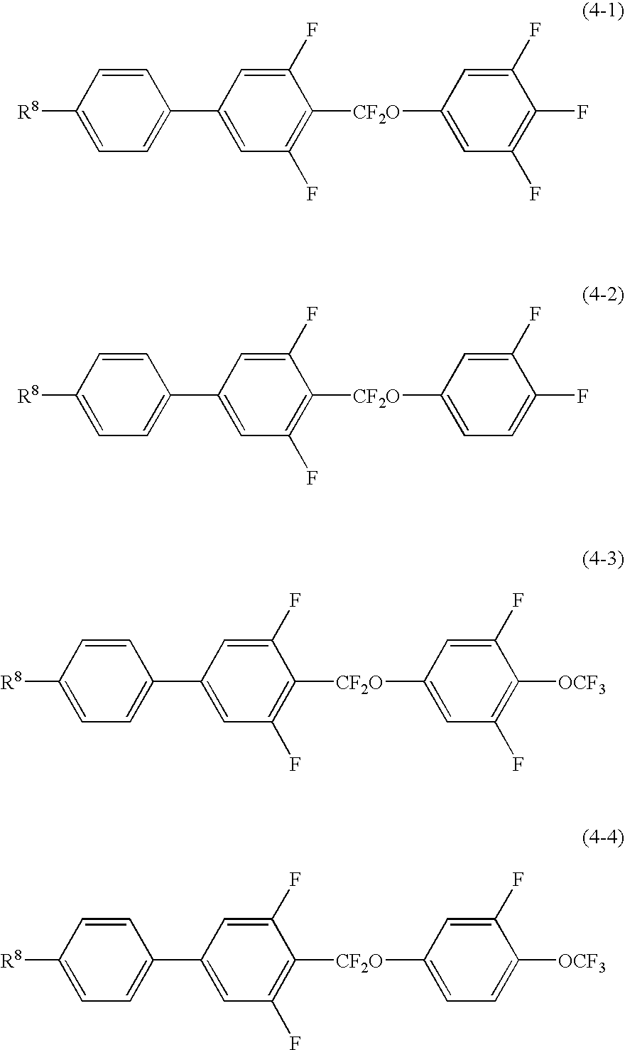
[R8]C1=CC=C(C2=CC(F)=C([CF2O]C3=CC(F)=C(F)C(F)=C3)C(F)=C2)C=C1.[R8]C1=CC=C(C2=CC(F)=C([CF2O]C3=CC=C(F)C(F)=C3)C(F)=C2)C=C1.[R8]C1=CC=C(C2=CC(F)=C([CF2O]C3=CC(F)=C([OCF3])C(F)=C3)C(F)=C2)C=C1.[R8]C1=CC=C(C2=CC(F)=C([CF2O]C3=CC=C([OCF3])C(F)=C3)C(F)=C2)C=C1
